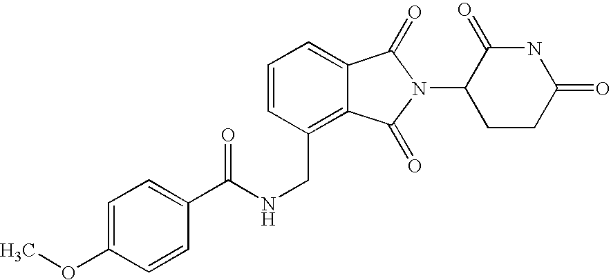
N(CC1=C2C(=CC=C1)C(=O)N(C1CCC(=O)NC1=O)C2=O)C(C1=CC=C(OC)C=C1)=O
